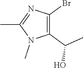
C1(C(C)O)=C(Br)N=C(C)N1C
